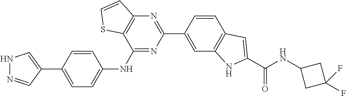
N1N=CC(C2=CC=C(NC3=NC(C4=CC5=C(C=C4)C=C(C(NC4CC(F)(F)C4)=O)N5)=NC4=C3SC=C4)C=C2)=C1
